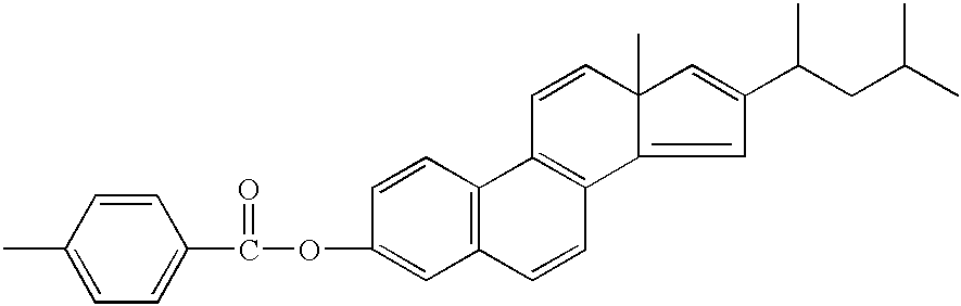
C1=CC(C(OC2=CC3=C(C=C2)C2=C(C=C3)C3=CC(C(CC(C)C)C)=CC3(C)C=C2)=O)=CC=C1C
